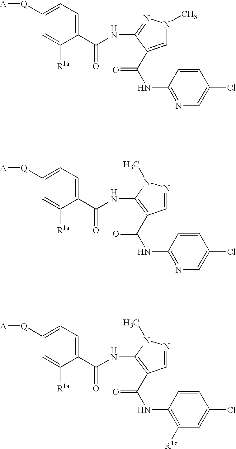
[A][Q]C1=CC=C(C(NC2=NN(C)C=C2C(=O)NC2=NC=C(Cl)C=C2)=O)C([R1a])=C1.[A][Q]C1=CC=C(C(NC2=C(C(=O)NC3=NC=C(Cl)C=C3)C=NN2C)=O)C([R1a])=C1.[A][Q]C1=CC=C(C(NC2=C(C(=O)NC3=C([R1e])C=C(Cl)C=C3)C=NN2C)=O)C([R1a])=C1
